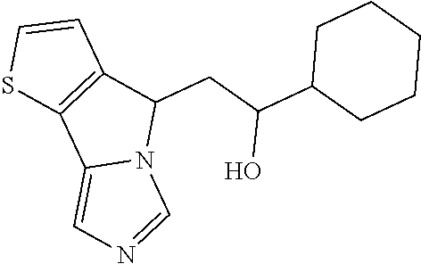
C1C(C(CC2C3=C(C4=CN=CN24)SC=C3)O)CCCC1
